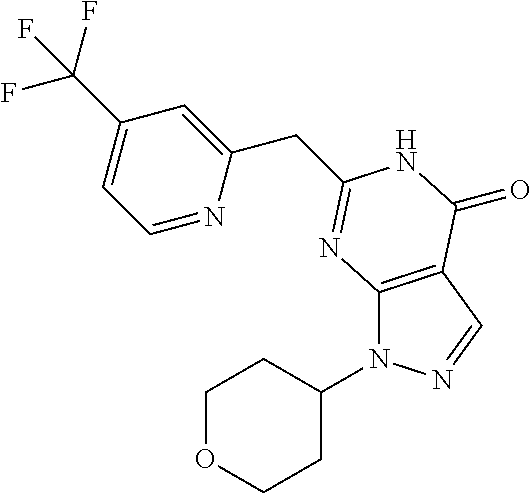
C12=C(C=NN1C1CCOCC1)C(=O)NC(CC1=CC(C(F)(F)F)=CC=N1)=N2
